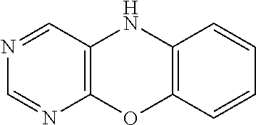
N1=CC2=C(N=C1)OC1=C(N2)C=CC=C1
